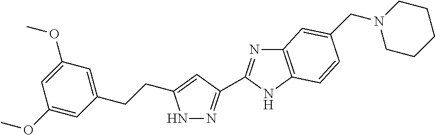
N1N=C(C2=NC3=C(N2)C=CC(CN2CCCCC2)=C3)C=C1CCC1=CC(OC)=CC(OC)=C1
